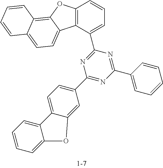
C1(C2=CC=CC=C2)=NC(C2=CC=CC3=C2C2=CC=C4C(=C2O3)C=CC=C4)=NC(C2=CC=C3C(=C2)OC2=CC=CC=C32)=N1
